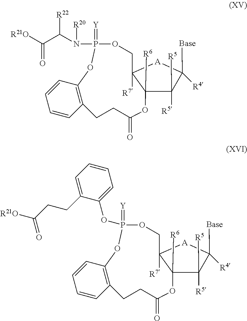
C12([R6])C([R5])([R5])C([Base])([R4])[A]C1([R7])COP(=[Y])(N([R20])C(C([R21O])=O)[R22])OC1=C(C=CC=C1)CCC(=O)O2.C12([R6])C([R5])([R5])C([Base])([R4])[A]C1([R7])COP(=[Y])(OC1=CC=CC=C1CCC([R21O])=O)OC1=C(C=CC=C1)CCC(=O)O2
